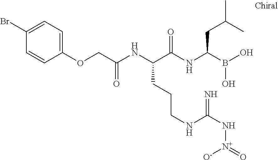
C(C(NC(C(NC(B(O)O)CC(C)C)=O)CCCNC(N[N+](=O)[O-])=N)=O)OC1=CC=C(Br)C=C1
